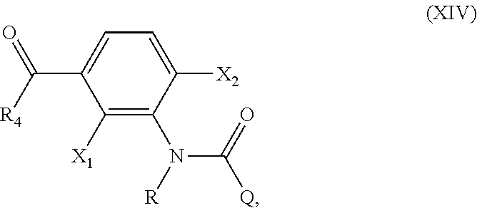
C1([X1])=C(N([R])C(=O)[Q])C([X2])=CC=C1C([R4])=O
